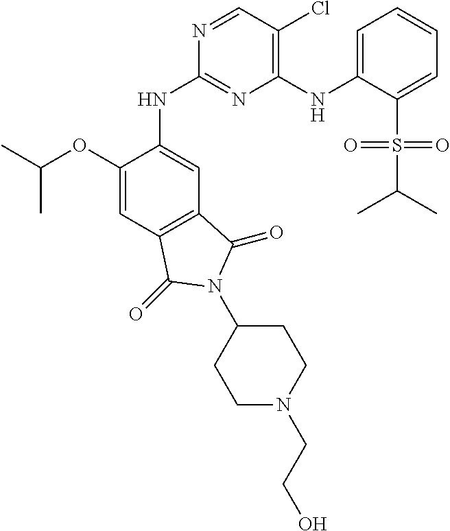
C1(OC(C)C)=CC2=C(C=C1NC1=NC(NC3=CC=CC=C3S(C(C)C)(=O)=O)=C(Cl)C=N1)C(=O)N(C1CCN(CCO)CC1)C2=O
